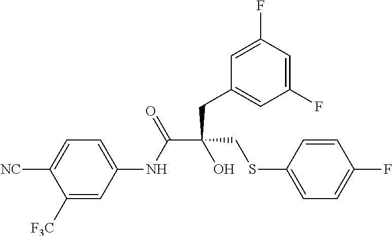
C(C(CC1=CC(F)=CC(F)=C1)(CSC1=CC=C(F)C=C1)O)(NC1=CC=C([NC])C([F3C])=C1)=O
